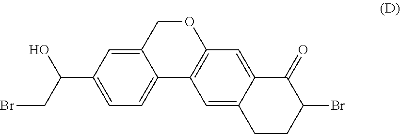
C1=C2COC3=C(C2=CC=C1C(CBr)O)C=C1C(=C3)C(=O)C(Br)CC1
